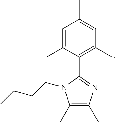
C1(C)=C(C)N=C(C2=C(C)C=C(C)C=C2C)N1CCCC
